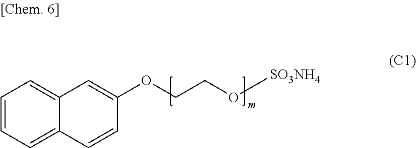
C1=CC=C2C(=C1)C=C(OCCO[SO3NH4])C=C2
